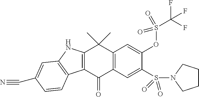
C12=C(C(=O)C3=C(C1(C)C)C=C(OS(C(F)(F)F)(=O)=O)C(S(N1CCCC1)(=O)=O)=C3)C1=C(N2)C=C(C#N)C=C1
